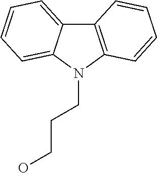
C12=CC=CC=C1N(CCCO)C1=C2C=CC=C1
